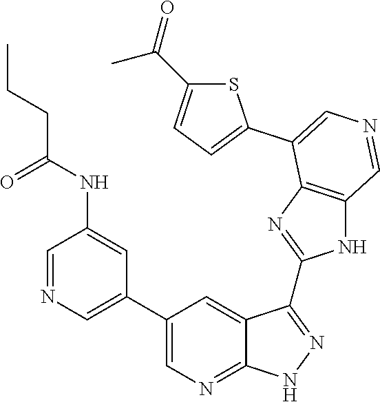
C1=NC=C(C2=CN=C3C(=C2)C(C2=NC4=C(N2)C=NC=C4C2=CC=C(C(=O)C)S2)=NN3)C=C1NC(CCC)=O
